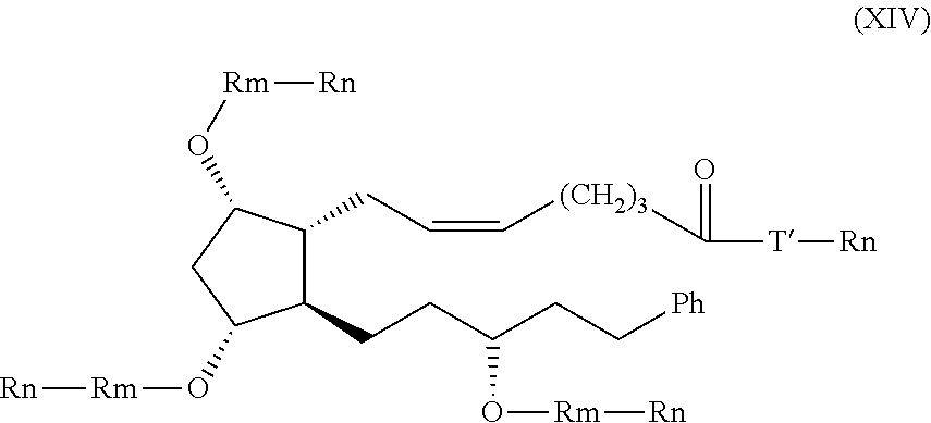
C1(CCC(CC[Ph])O[Rm][Rn])C(CC=C[(CH2)3]C(=O)[T][Rn])C(O[Rm][Rn])CC1O[Rm][Rn]
